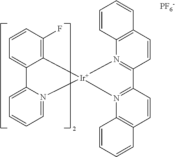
C12=CC=CC=N1[Ir]1(N3=C(C4=N1C1=C(C=C4)C=CC=C1)C=CC1=C3C=CC=C1)C1=C(F)C=CC=C21.[PF6-]
